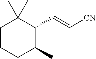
C1CCC(C)C(C=C[CN])C1(C)C
